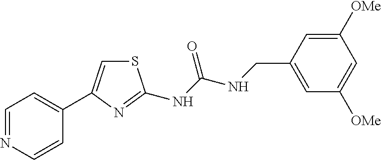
C1=NC=CC(C2=CSC(NC(NCC3=CC([OMe])=CC([OMe])=C3)=O)=N2)=C1
